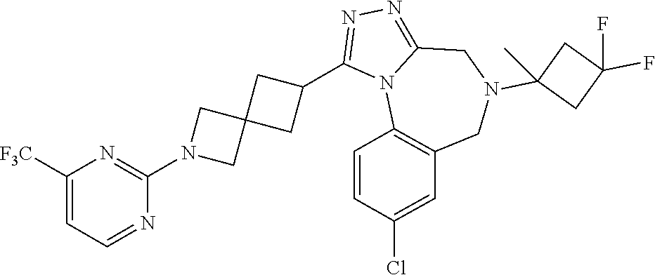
C1([F3C])=CC=NC(N2CC3(C2)CC(C2=NN=C4N2C2=C(CN(C5(C)CC(F)(F)C5)C4)C=C(Cl)C=C2)C3)=N1
